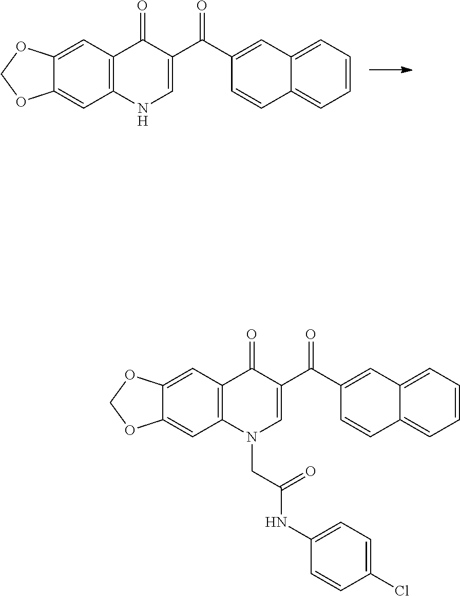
C12=CC3=C(C=C1OCO2)NC=C(C(C1=CC2=CC=CC=C2C=C1)=O)C3=O.C12=CC3=C(C=C1OCO2)N(CC(NC1=CC=C(Cl)C=C1)=O)C=C(C(C1=CC2=CC=CC=C2C=C1)=O)C3=O
